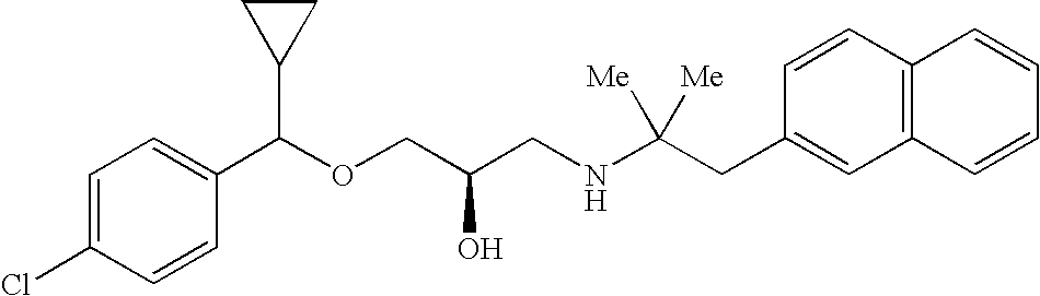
C1(C(OCC(CNC(CC2=CC3=C(C=C2)C=CC=C3)([Me])[Me])O)C2CC2)=CC=C(Cl)C=C1
